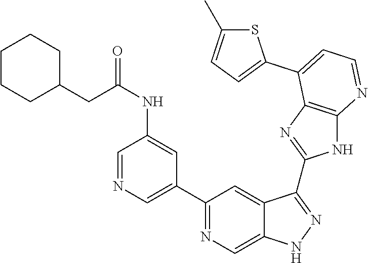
C1(C2=NC=C3C(=C2)C(C2=NC4=C(N2)N=CC=C4C2=CC=C(C)S2)=NN3)=CN=CC(NC(CC2CCCCC2)=O)=C1
